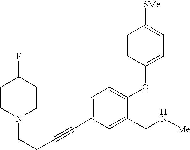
C1=C(C#CCCN2CCC(F)CC2)C=C(CN[Me])C(OC2=CC=C([SMe])C=C2)=C1
